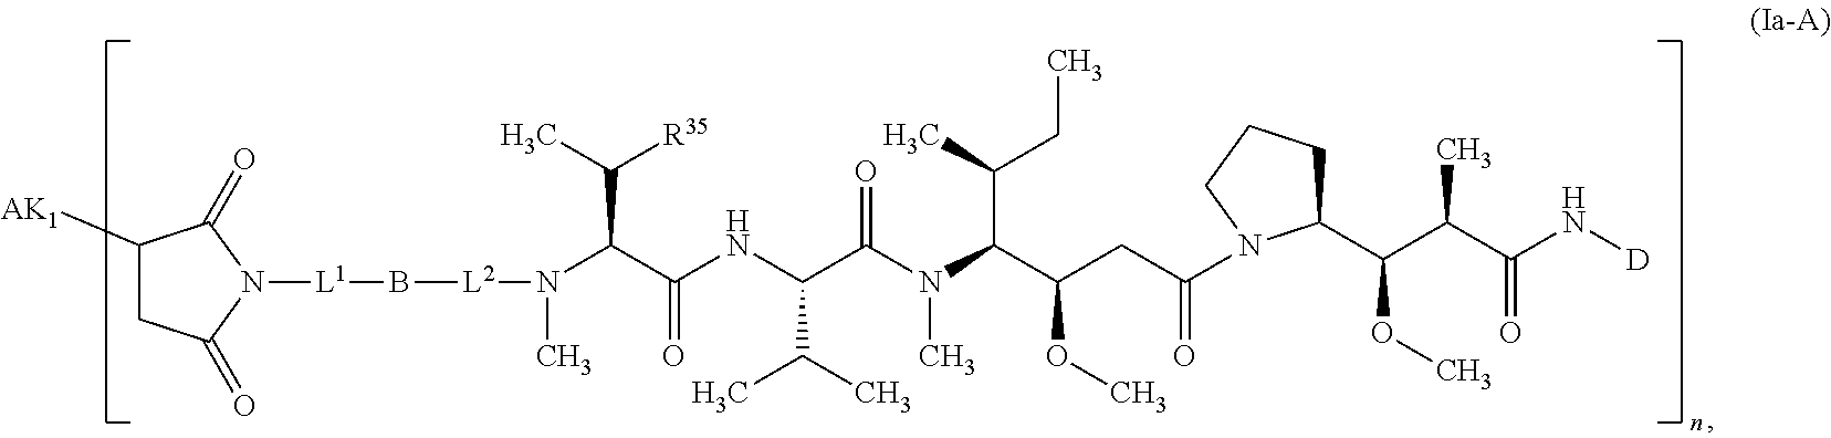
[L1](B[L2]N(C)C(C(NC(C(N(C(C(CC(=O)N1C(C(C(C(N[D])=O)C)OC)CCC1)OC)C(C)CC)C)=O)C(C)C)=O)C(C)[R35])N1C(=O)CC([AK1])C1=O
